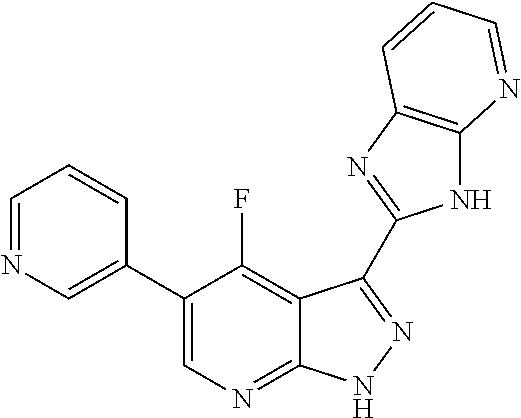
C1=NC=C(C2=CN=C3C(=C2F)C(C2=NC4=C(N2)N=CC=C4)=NN3)C=C1
